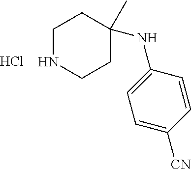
C1NCCC(C)(NC2=CC=C([CN])C=C2)C1.Cl
